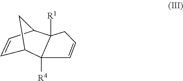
C1=CC2C3([R1])C([R4])(C1C2)C=CC3
